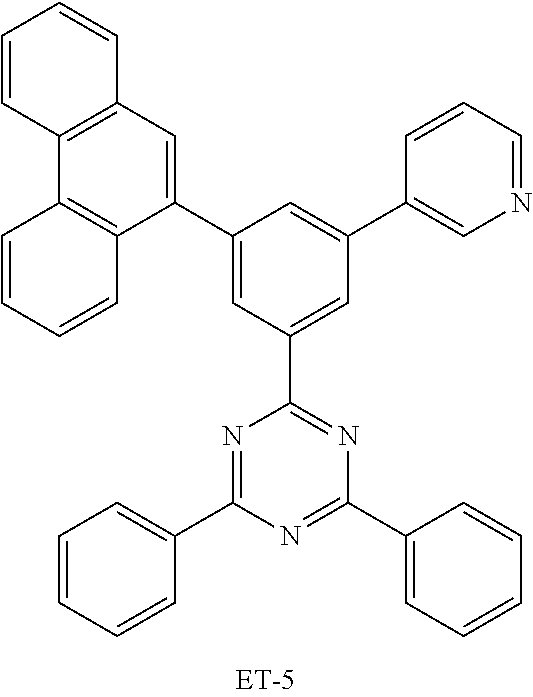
C1(C2=CC(C3=CN=CC=C3)=CC(C3=CC4=C(C5=C3C=CC=C5)C=CC=C4)=C2)=NC(C2=CC=CC=C2)=NC(C2=CC=CC=C2)=N1
